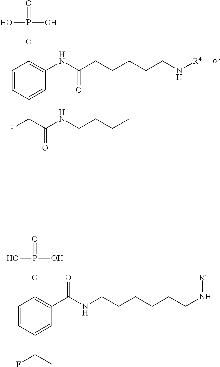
C1=CC(C(C(NCCCC)=O)F)=CC(NC(=O)CCCCCN[R4])=C1OP(O)(O)=O.C1=CC(C(C)F)=CC(C(NCCCCCC[NH][R4])=O)=C1OP(O)(O)=O
